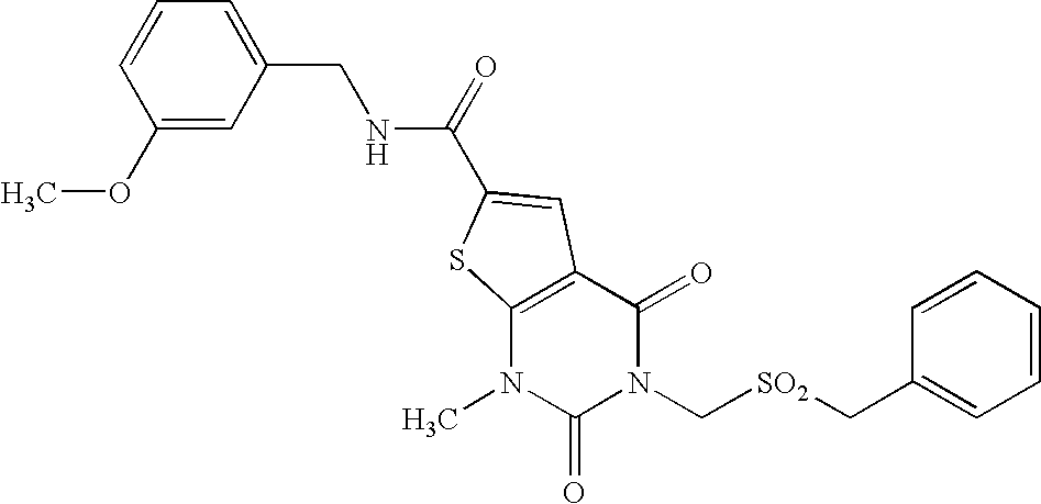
COC1=CC(CNC(=O)C2=CC3=C(N(C)C(=O)N(C[SO2]CC4=CC=CC=C4)C3=O)S2)=CC=C1
